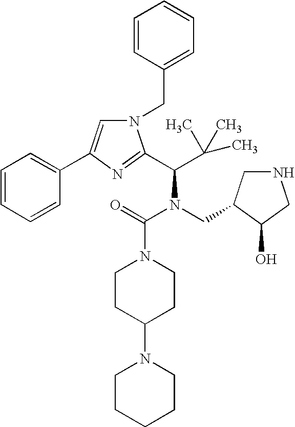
C1=CC(CN2C=C(C3=CC=CC=C3)N=C2C(C(C)(C)C)N(CC2CNCC2O)C(N2CCC(N3CCCCC3)CC2)=O)=CC=C1
